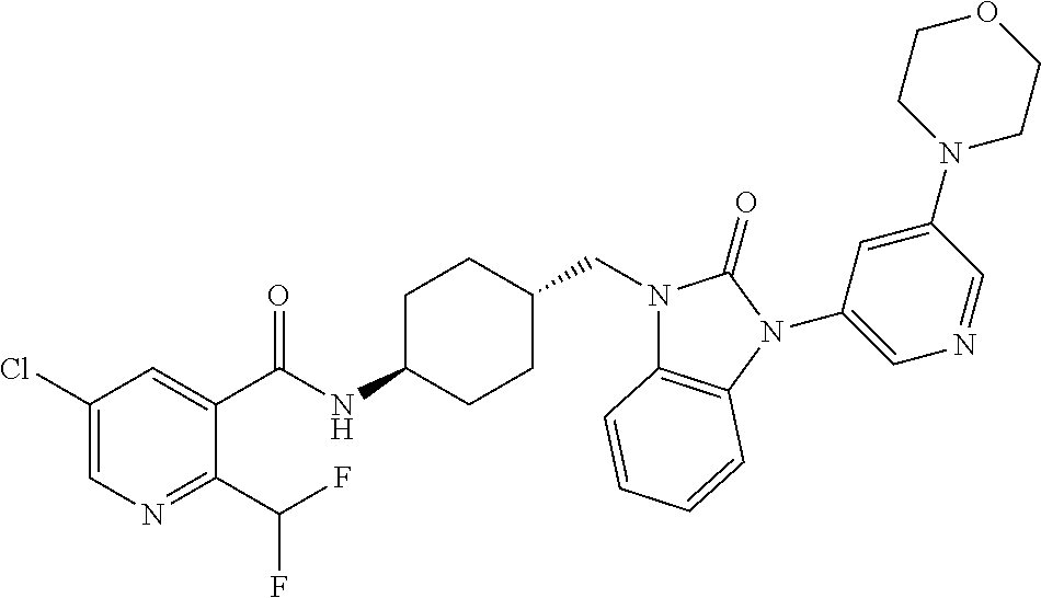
C1(Cl)=CN=C(C(F)F)C(C(NC2CCC(CN3C4=C(N(C5=CN=CC(N6CCOCC6)=C5)C3=O)C=CC=C4)CC2)=O)=C1
